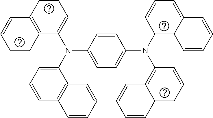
C1=CC(N(C2=CC=CC3=C2C=CC=C3)C2=CCCC3=C2CCC=C3)=CC=C1N(C1C2C(=CC=C1)C=CC=C2)C1=C2C(CC=C1)C=CC=C2
